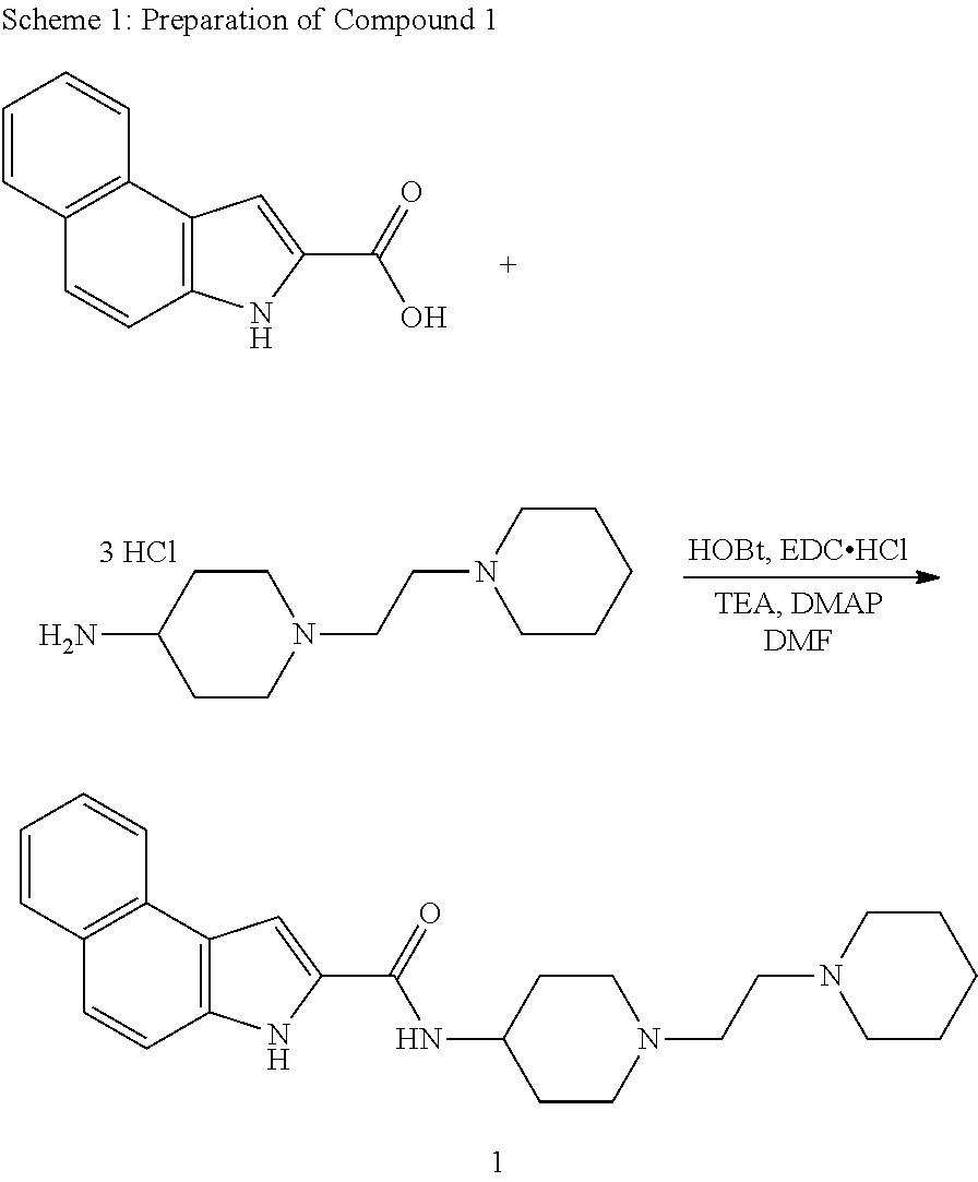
C1=CC=CC2=C1C=CC1=C2C=C(C(NC2CCN(CCN3CCCCC3)CC2)=O)N1.NC1CCN(CCN2CCCCC2)CC1.C1=CC2=C(C3=C1C=CC=C3)C=C(C(O)=O)N2
